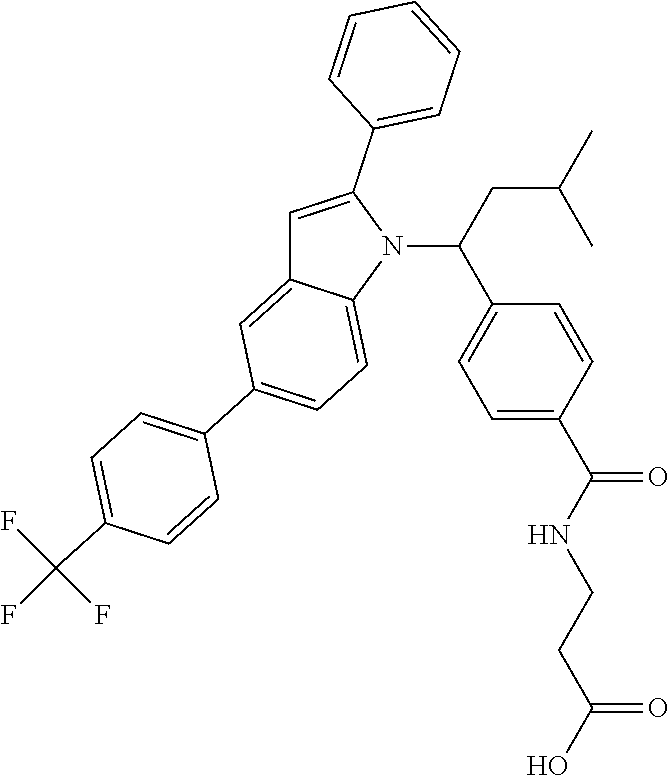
C1=C(C2=CC=CC=C2)N(C(CC(C)C)C2=CC=C(C(NCCC(O)=O)=O)C=C2)C2=CC=C(C3=CC=C(C(F)(F)F)C=C3)C=C12
